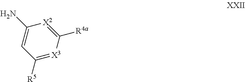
NC1=CC([R5])=[X3]C([R4a])=[X2]1
